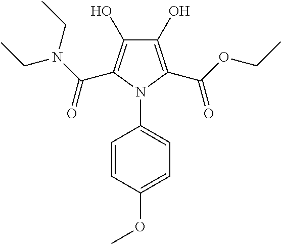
C1(O)=C(C(OCC)=O)N(C2=CC=C(OC)C=C2)C(C(N(CC)CC)=O)=C1O
